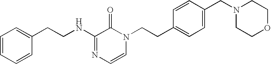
C1=CC=CC(CCNC2=NC=CN(CCC3=CC=C(CN4CCOCC4)C=C3)C2=O)=C1
